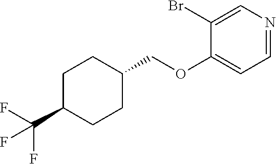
C1=NC=C(Br)C(OCC2CCC(C(F)(F)F)CC2)=C1
